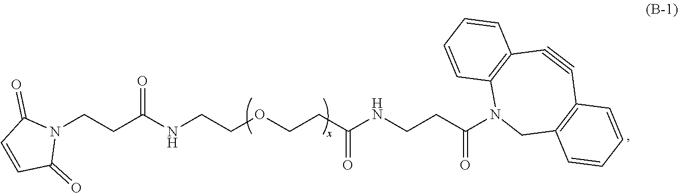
N1(CCC(NCCOCCC(NCCC(N2CC3=C(C#CC4=C2C=CC=C4)C=CC=C3)=O)=O)=O)C(=O)C=CC1=O
